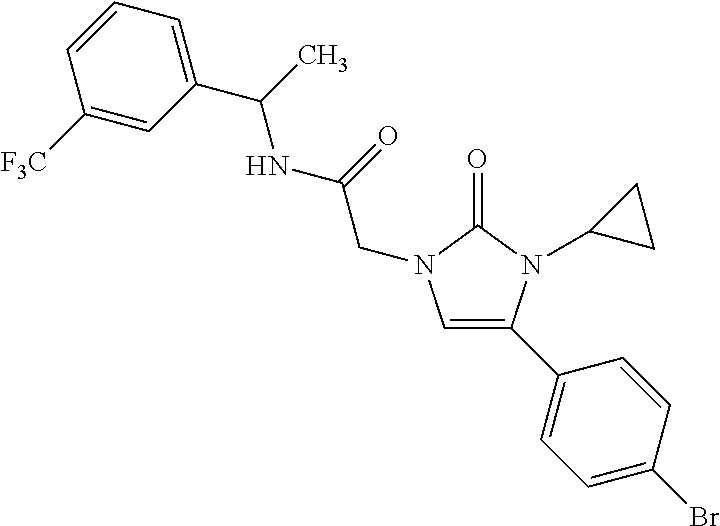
C1=C(C2=CC=C(Br)C=C2)N(C2CC2)C(=O)N1CC(NC(C1=CC=CC([F3C])=C1)C)=O
